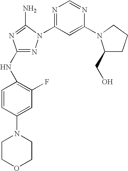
N1=C(NC2=C(F)C=C(N3CCOCC3)C=C2)N=C(N)N1C1=NC=NC(N2C(CO)CCC2)=C1
